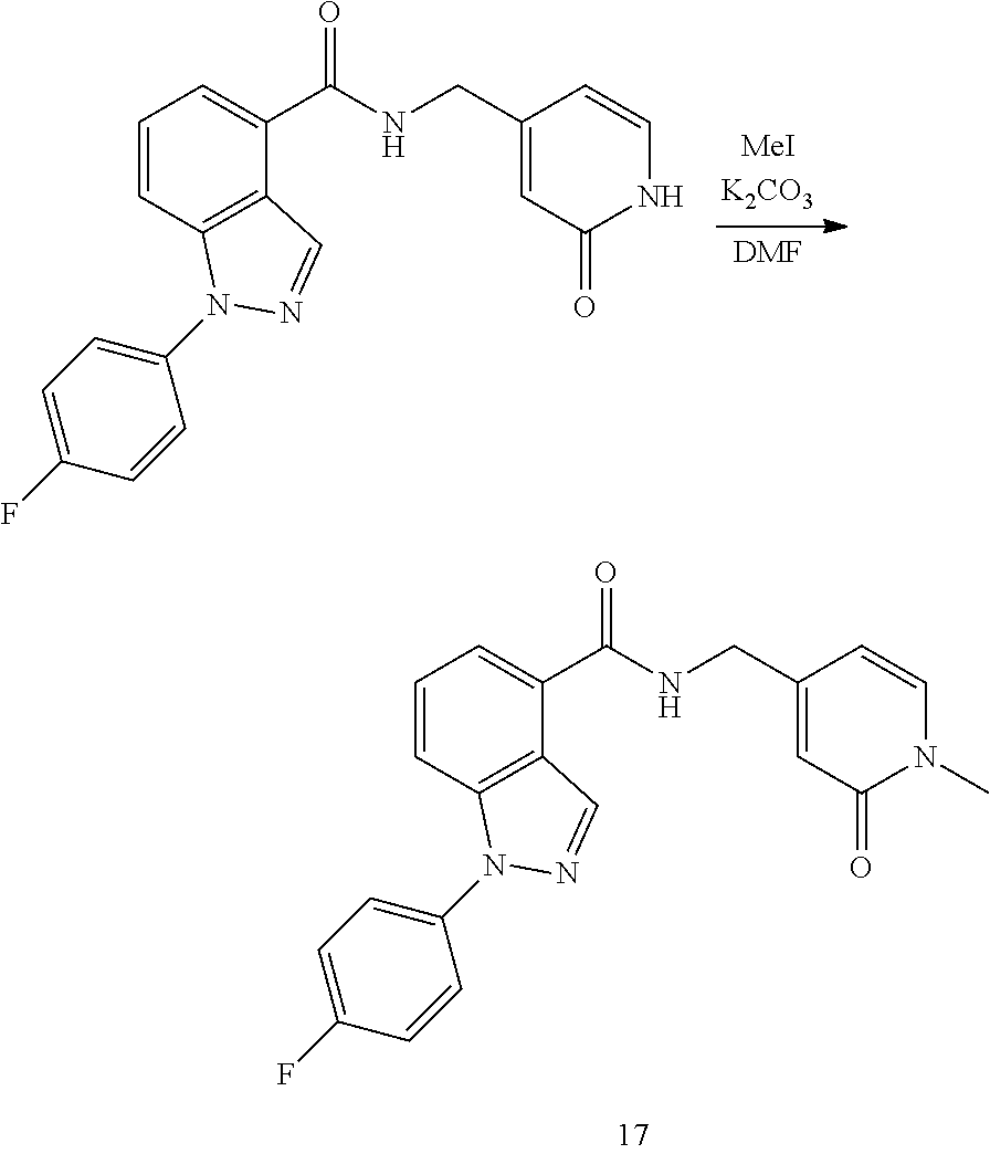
C1=CC2=C(C(C(NCC3=CC(=O)NC=C3)=O)=C1)C=NN2C1=CC=C(F)C=C1.[DMF].C1=CC2=C(C(C(NCC3=CC(=O)N(C)C=C3)=O)=C1)C=NN2C1=CC=C(F)C=C1
